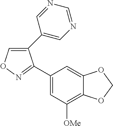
C1(C2=CN=CN=C2)=CON=C1C1=CC([OMe])=C2C(=C1)OCO2
